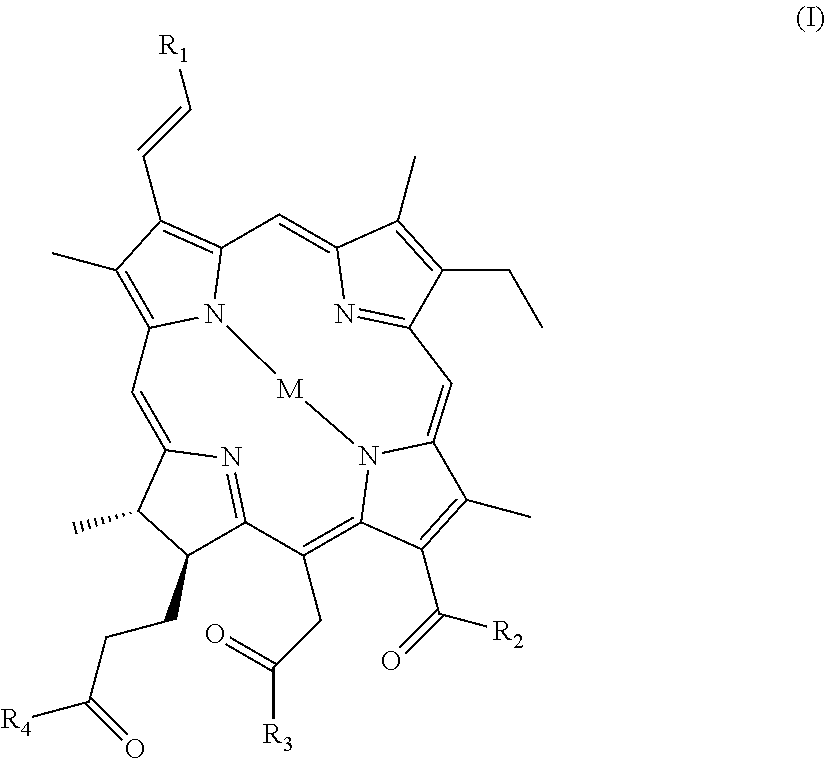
C12=C(C=C[R1])C(C)=C3N1[M]N1C(=C(CC([R3])=O)C4=NC(=C3)C(C)C4CCC([R4])=O)C(C([R2])=O)=C(C)C1=CC1=NC(=C2)C(C)=C1CC
